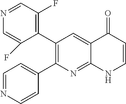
N1=CC(F)=C(C2=C(C3=CC=NC=C3)N=C3C(=C2)C(=O)C=CN3)C(F)=C1
